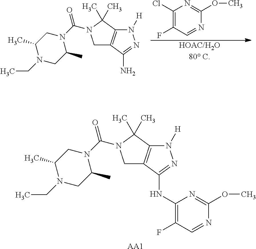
C1C2=C(C(C)(C)N1C(=O)N1C(C)CN(CC)C(C)C1)N([H])N=C2NC1=C(F)C=NC(OC)=N1.[AA1].C1C2=C(C(C)(C)N1C(=O)N1C(C)CN(CC)C(C)C1)N([H])N=C2N.[HOAC/H2O80 C].C1(Cl)=C(F)C=NC(OC)=N1
